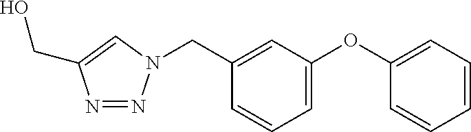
N1=NN(CC2=CC(OC3=CC=CC=C3)=CC=C2)C=C1CO
